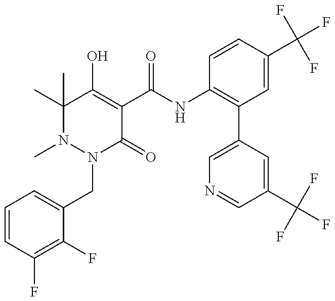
N1(C)N(CC2=CC=CC(F)=C2F)C(=O)C(C(NC2=C(C3=CN=CC(C(F)(F)F)=C3)C=C(C(F)(F)F)C=C2)=O)=C(O)C1(C)C
